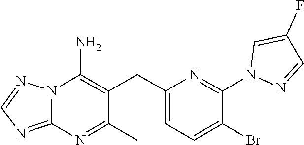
N12C(=NC=N1)N=C(C)C(CC1=CC=C(Br)C(N3N=CC(F)=C3)=N1)=C2N
